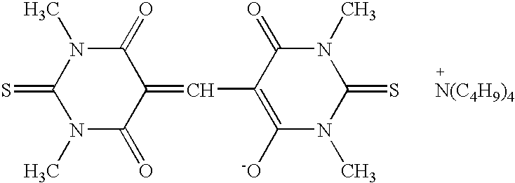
C1(=CC2=C([-O])N(C)C(=S)N(C)C2=O)C(=O)N(C)C(=S)N(C)C1=O.[N(C4H9)4]
